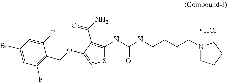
C1(Br)=CC(F)=C(COC2=NSC(NC(NCCCCN3CCCC3)=O)=C2C(N)=O)C(F)=C1.[ HCl]
